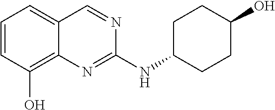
C1=CC(O)=C2C(=C1)C=NC(NC1CCC(O)CC1)=N2
